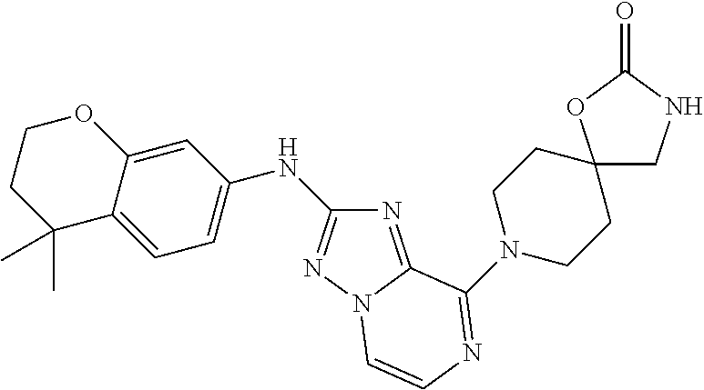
N1=C2N(N=C1NC1=CC=C3C(=C1)OCCC3(C)C)C=CN=C2N1CCC2(CNC(=O)O2)CC1
